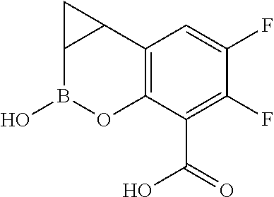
C12=C(C(C(=O)O)=C(F)C(F)=C1)OB(O)C1C2C1
